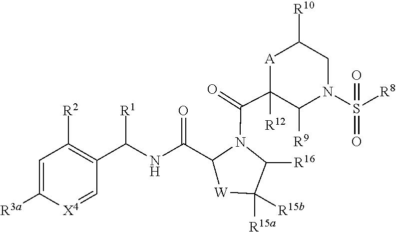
C1=C([R3a])[X4]=CC(C(NC(C2[W]C([R15b])([R15a])C([R16])N2C(=O)C2([R12])C([R9])N(S([R8])(=O)=O)CC([R10])[A]2)=O)[R1])=C1[R2]
